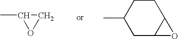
C1C(C)O1.CC1CC2C(CC1)O2
